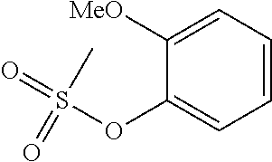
C1(OS(=O)(C)=O)=CC=CC=C1[MeO]
